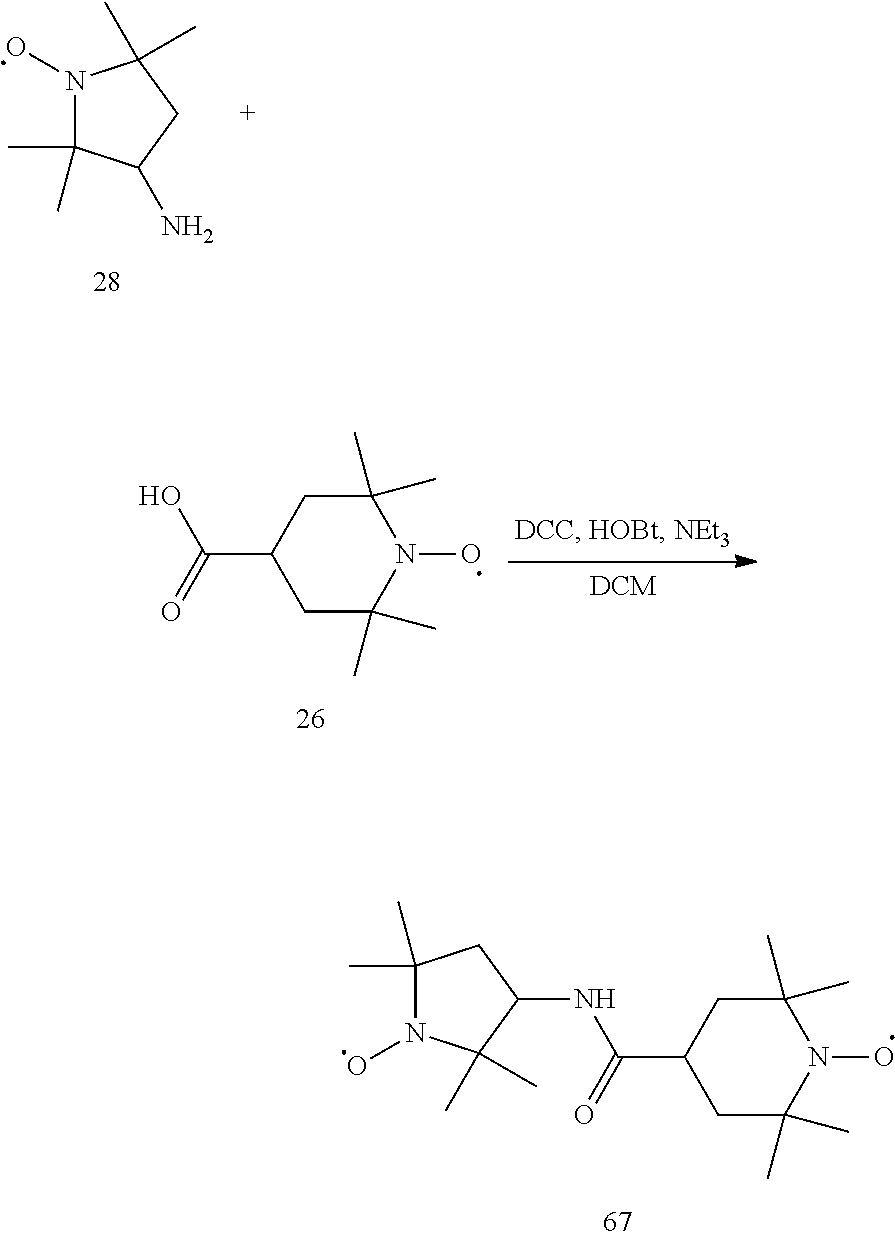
N1(O)C(C)(C)C(N)CC1(C)C.C(C1CC(C)(C)N(O)C(C)(C)C1)(=O)O.N1(O)C(C)(C)CC(NC(C2CC(C)(C)N(O)C(C)(C)C2)=O)C1(C)C
